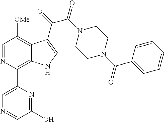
C1=NC(C2=CN=CC(O)=N2)=C2C(=C1[OMe])C(C(=O)C(N1CCN(C(C3=CC=CC=C3)=O)CC1)=O)=CN2
